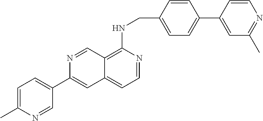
C1=C(C2=CC3=CC=NC(NCC4=CC=C(C5=CC(C)=NC=C5)C=C4)=C3C=N2)C=NC(C)=C1
